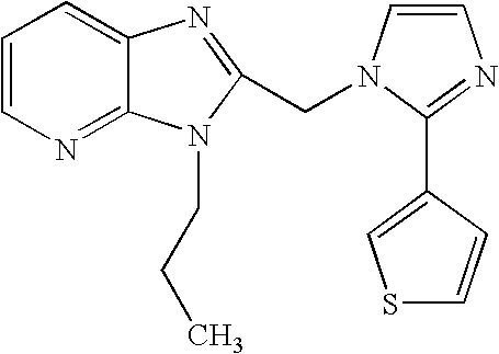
C1=CN=C2C(=C1)N=C(CN1C=CN=C1C1=CSC=C1)N2CCC
